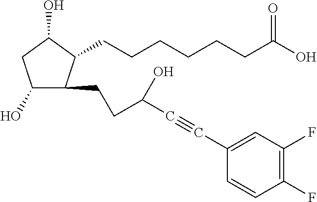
C(CCCC(O)=O)CCC1C(CCC(O)C#CC2=CC(F)=C(F)C=C2)C(O)CC1O
